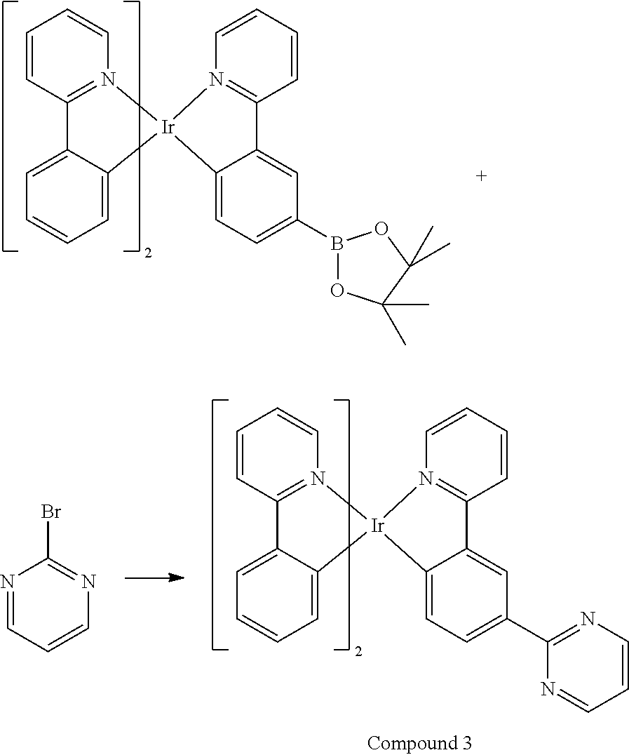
C1=CC2=N(C=C1)[Ir]1(C3=CC=CC=C23)N2=C(C=CC=C2)C2=CC(B3OC(C)(C)C(C)(C)O3)=CC=C21.C1=CC2=N(C=C1)[Ir]1(C3=CC=CC=C23)N2=C(C=CC=C2)C2=CC(C3=NC=CC=N3)=CC=C21.N1=CC=CN=C1Br
